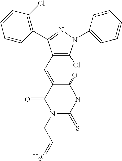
C1(=O)C(=CC2=C(Cl)N(C3=CC=CC=C3)N=C2C2=C(Cl)C=CC=C2)C(=O)N(CC=C)C(=S)N1
